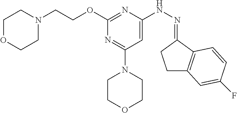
O(C1=NC(NN=C2CCC3=C2C=CC(F)=C3)=CC(N2CCOCC2)=N1)CCN1CCOCC1
